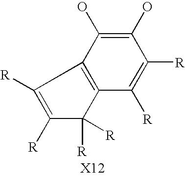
C12=C(C(O)=C(O)C([R])=C1[R])C([R])=C([R])C2([R])[R]
